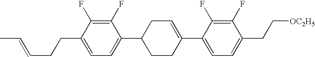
C1(F)=C(F)C(C2=CCC(C3=CC=C(CCC=CC)C(F)=C3F)CC2)=CC=C1CC[OC2H5]
